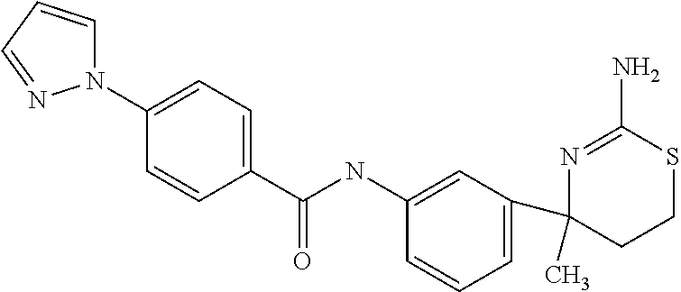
C1(C2(C)CCSC(N)=N2)=CC=CC(NC(C2=CC=C(N3C=CC=N3)C=C2)=O)=C1
